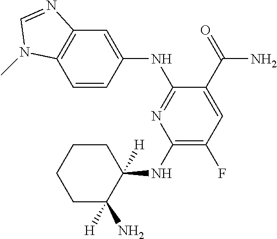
C1(NC2([H])CCCCC2([H])N)=C(F)C=C(C(=O)N)C(NC2=CC3=C(C=C2)N(C)C=N3)=N1
